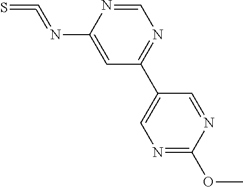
N(C1=CC(C2=CN=C(OC)N=C2)=NC=N1)=C=S
